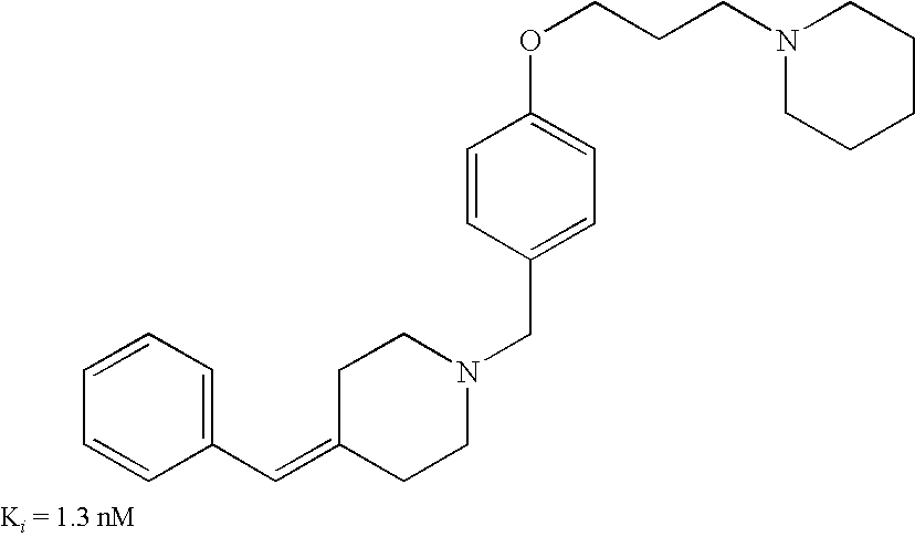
N1(CCCOC2=CC=C(CN3CCC(=CC4=CC=CC=C4)CC3)C=C2)CCCCC1
